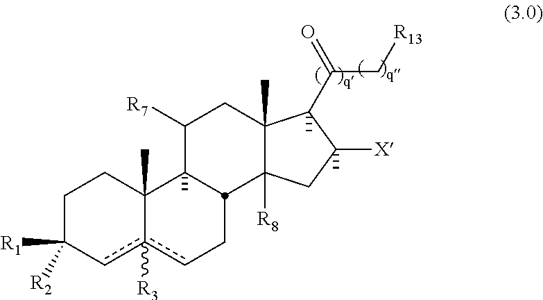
C1C([R1])([R2])cc2([R3])cCC3C(C)(C2(C)C1)C([R7])CC1(C)C3([R8])CC([X])(C)C1(C)C(=O)C[R13]
